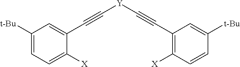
C1(C#C[Y]C#CC2=C([X])C=CC([t-Bu])=C2)=CC([t-Bu])=CC=C1[X]
